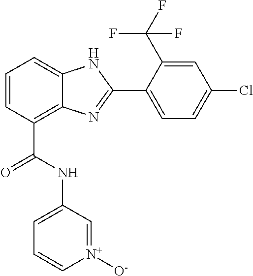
C1=CC(C(NC2=CC=C[N+]([O-])=C2)=O)=C2C(=C1)NC(C1=CC=C(Cl)C=C1C(F)(F)F)=N2
